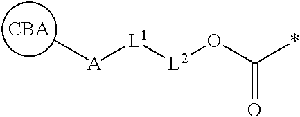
C[A][L1][L2]OC(*)=O
